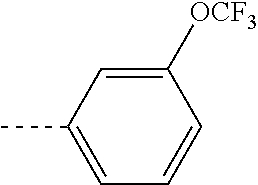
C1([OCF3])=CC(C)=CC=C1
